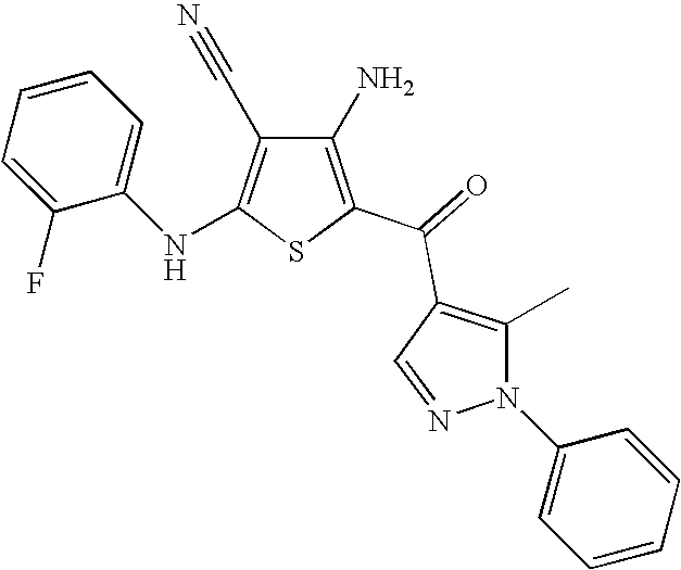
C1(N)=C(C(=O)C2=C(C)N(C3=CC=CC=C3)N=C2)SC(NC2=CC=CC=C2F)=C1C#N
